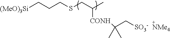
[(MeO)3Si]CCCSCC(C)[CONH]C(C[SO3-])(C)C
